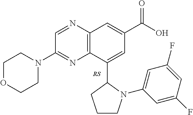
C1OCCN(C2=NC3=C(N=C2)C=C(C(=O)O)C=C3C2CCCN2C2=CC(F)=CC(F)=C2)C1
